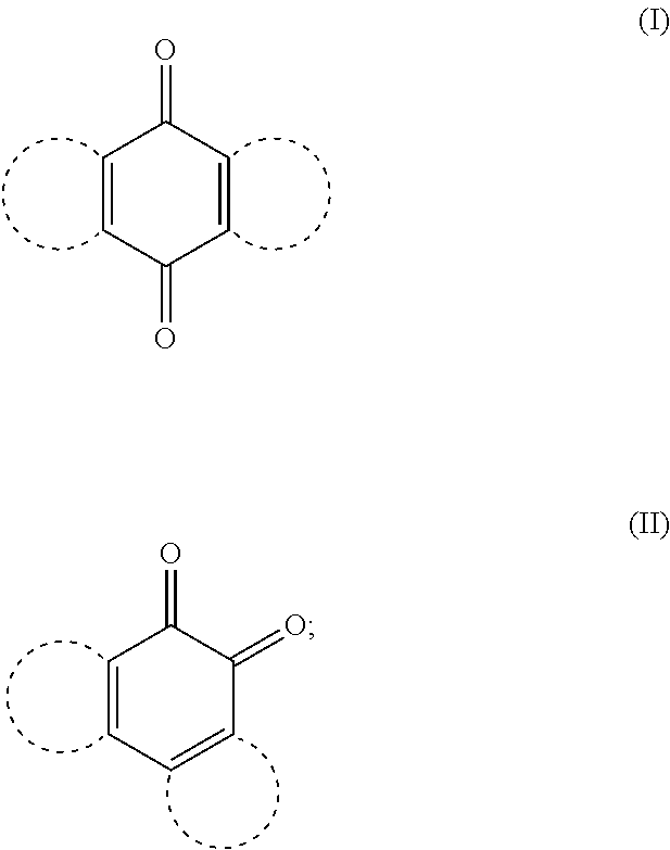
C1=CC(=O)C=CC1=O.C1=CC=CC(=O)C1=O
